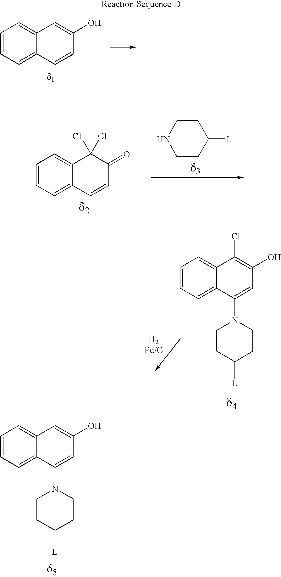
C1=CC=C2C(=C1)C=C(O)C=C2.C1=CC=C2C(=C1)C(Cl)(Cl)C(=O)C=C2.N1CCC([L])CC1.C1=CC=C2C(=C1)C(N1CCC([L])CC1)=CC(O)=C2.C1=CC=C2C(=C1)C(Cl)=C(O)C=C2N1CCC([L])CC1.[H2Pd/C]
